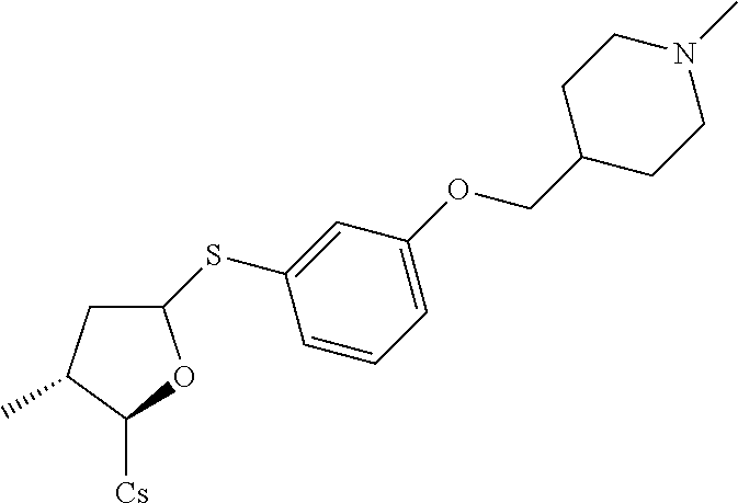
C1C(C)C([Cs])OC1SC1=CC(OCC2CCN(C)CC2)=CC=C1
